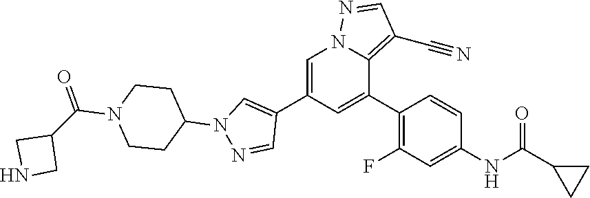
C1=C(C2=CN(C3CCN(C(C4CNC4)=O)CC3)N=C2)C=C(C2=C(F)C=C(NC(C3CC3)=O)C=C2)C2=C(C#N)C=NN12
